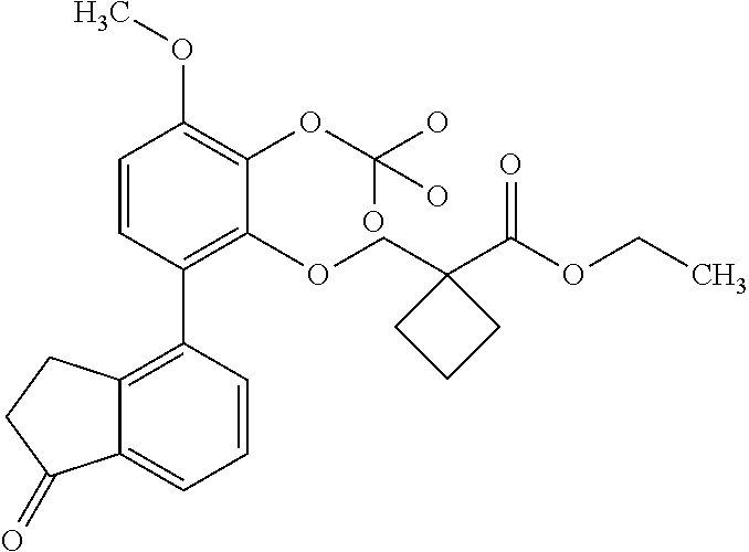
C1=CC(C2=C3C(=CC=C2)C(=O)CC3)=C(OCC2(C(OCC)=O)CCC2)C(OC(O)(O)O)=C1OC
